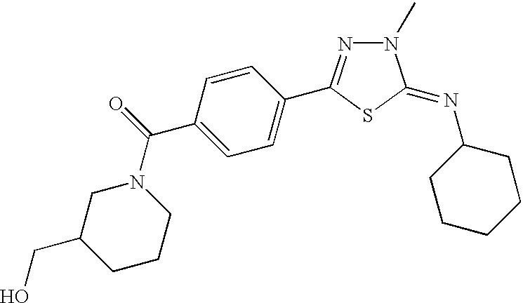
C1=C(C(N2CC(CO)CCC2)=O)C=CC(C2=NN(C)C(=NC3CCCCC3)S2)=C1
